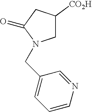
C1C([CO2H])CC(=O)N1CC1=CC=CN=C1
